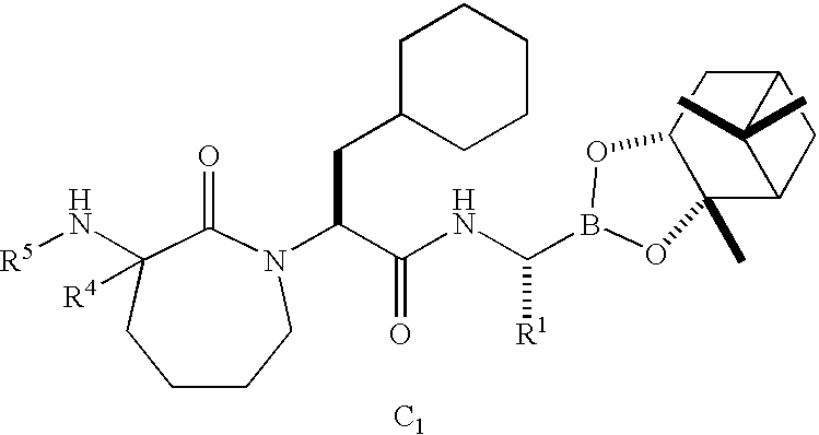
[C1].N([R5])C1([R4])C(=O)N(C(C(NC([R1])B2OC3C(C)(C4CC(C3)C4(C)C)O2)=O)CC2CCCCC2)CCCC1
